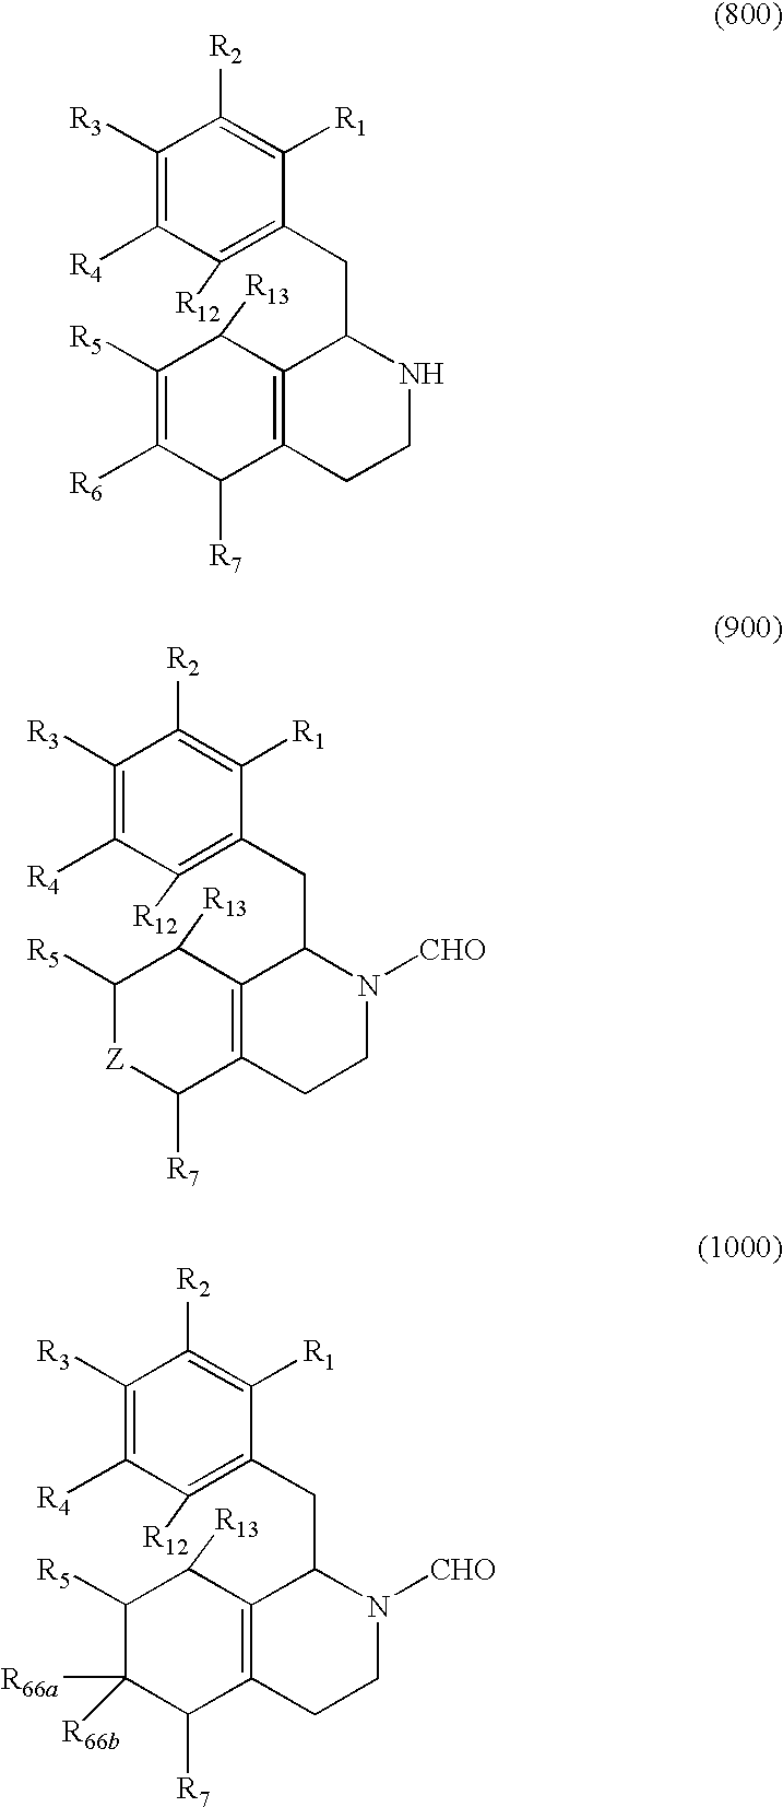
C1([R3])=C([R4])C([R12])=C(CC2C3=C(C([R7])C([R66a])([R66b])C([R5])C3[R13])CCN2[CHO])C([R1])=C1[R2].C1([R3])=C([R4])C([R12])=C(CC2C3=C(C([R7])[Z]C([R5])C3[R13])CCN2[CHO])C([R1])=C1[R2].C1([R3])=C([R4])C([R12])=C(CC2C3=C(C([R7])C([R6])=C([R5])C3[R13])CCN2)C([R1])=C1[R2]
